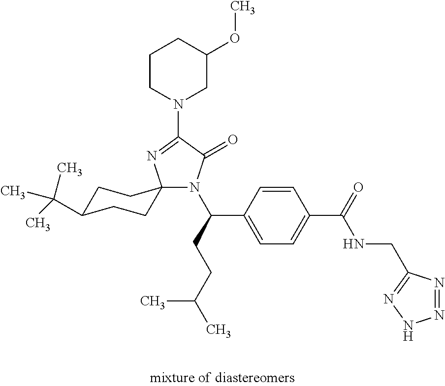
C1C(C(C)(C)C)CCC2(C1)N(C(CCC(C)C)C1=CC=C(C(=O)NCC3=NNN=N3)C=C1)C(=O)C(N1CC(OC)CCC1)=N2
